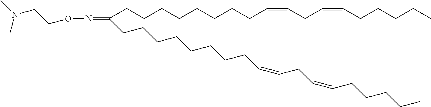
CCCCCC=CCC=CCCCCCCCCC(CCCCCCCCC=CCC=CCCCCC)=NOCCN(C)C
